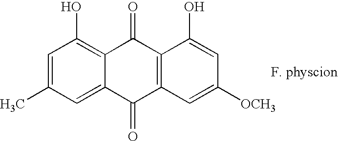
C1=C(C)C=C2C(=C1O)C(=O)C1=C(C2=O)C=C([OCH3])C=C1O
